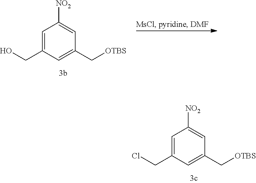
OCC1=CC([NO2])=CC(C[OTBS])=C1.ClCC1=CC([NO2])=CC(C[OTBS])=C1
